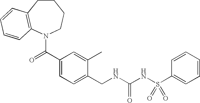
C1CC2=C(N(C(C3=CC=C(CNC(NS(C4=CC=CC=C4)(=O)=O)=O)C(C)=C3)=O)CC1)C=CC=C2
